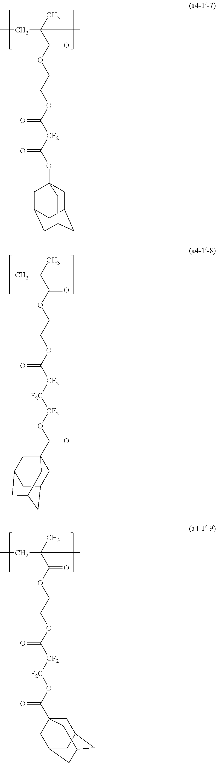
CCC(C(OCCOC([CF2][F2C][CF2]OC(C12CC3CC(CC(C1)C3)C2)=O)=O)=O)(C)C.CCC(C(OCCOC([CF2][F2C]OC(=O)C12CC3CC(CC(C1)C3)C2)=O)=O)(C)C.CCC(C(OCCOC([CF2]C(OC12CC3CC(CC(C1)C3)C2)=O)=O)=O)(C)C
